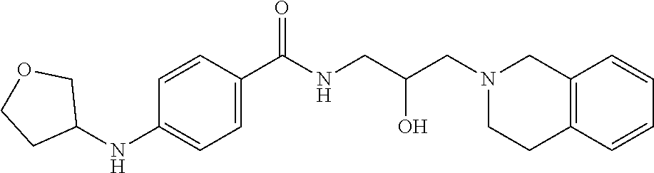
C1=CC(C(NCC(CN2CCC3=C(C2)C=CC=C3)O)=O)=CC=C1NC1COCC1
